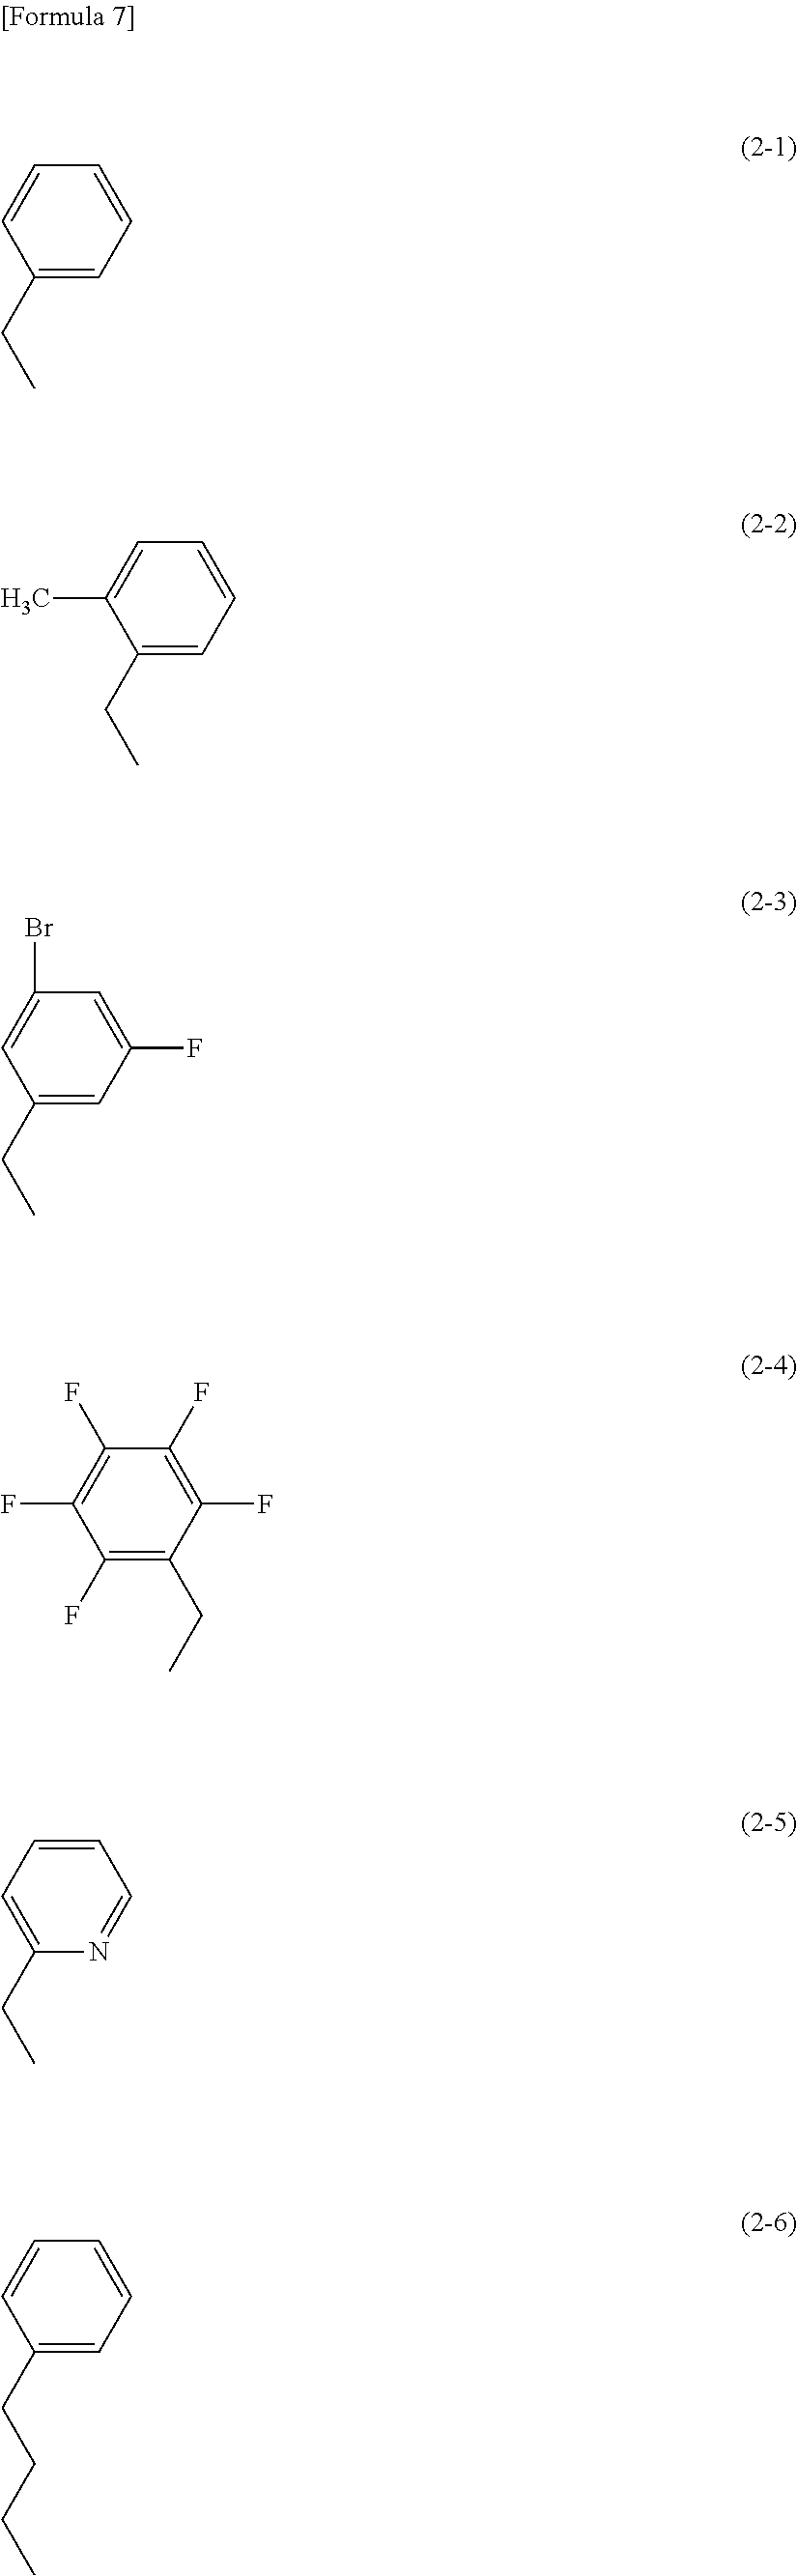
C1(CC)=CC=CC=C1.C1(CC)=CC=CC=C1C.C1(CC)=CC(F)=CC(Br)=C1.C1(F)=C(CC)C(F)=C(F)C(F)=C1F.C1=CC=C(CC)N=C1.C1=CC=C(CCCC)C=C1
